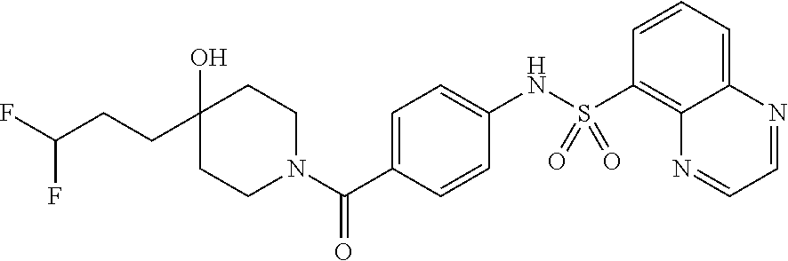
FC(CCC1(O)CCN(C(C2=CC=C(NS(C3=C4C(=CC=C3)N=CC=N4)(=O)=O)C=C2)=O)CC1)F
